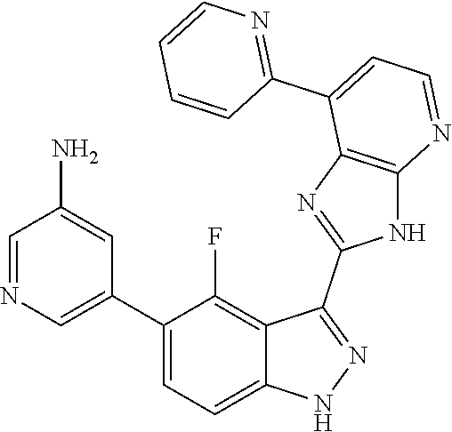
C1=NC=C(C2=CC=C3C(=C2F)C(C2=NC4=C(N2)N=CC=C4C2=NC=CC=C2)=NN3)C=C1N
